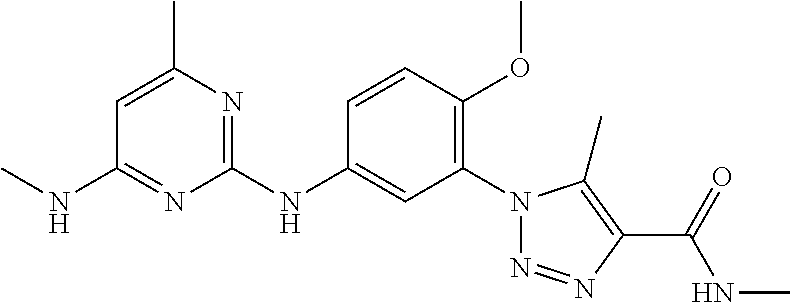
C1(N2N=NC(C(NC)=O)=C2C)=C(OC)C=CC(NC2=NC(C)=CC(NC)=N2)=C1
